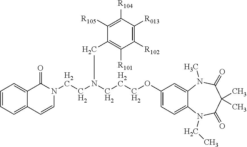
C1=CC=C2C(=C1)C(=O)N(CCN(CC1=C([R101])C([R102])=C([R013])C([R104])=C1[R105])CCCOC1=CC=C3C(=C1)N(C)C(=O)C(C)(C)C(=O)N3CC)C=C2
